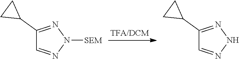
C1(C2CC2)=NN([SEM])N=C1.C1(C2CC2)=NNN=C1
